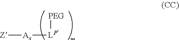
[Z][As][LP][PEG]
